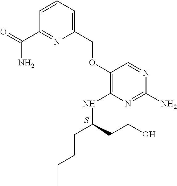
S.C1(N)=NC(NC(CCCC)CCO)=C(OCC2=CC=CC(C(=O)N)=N2)C=N1
